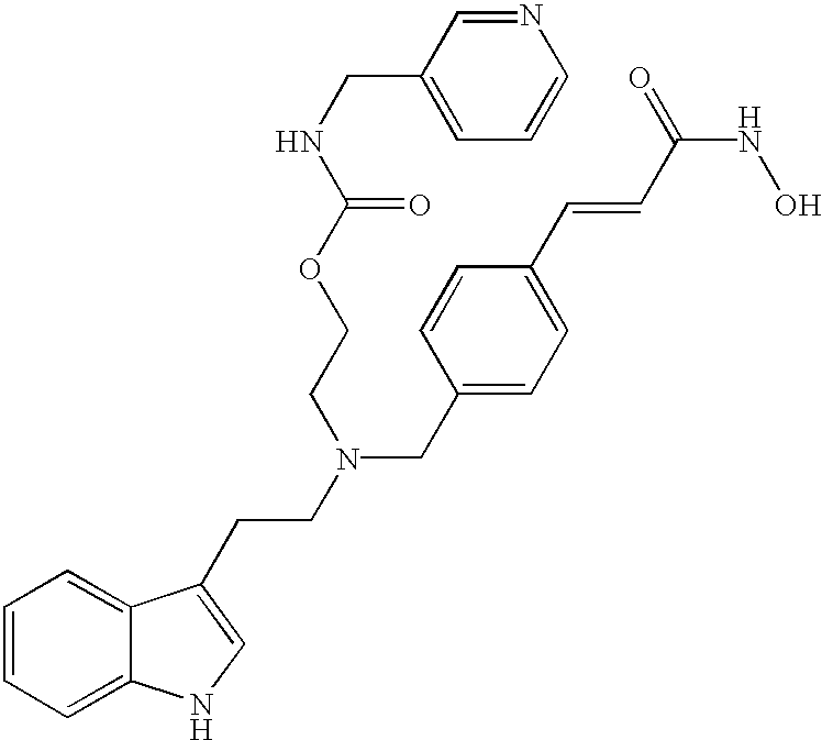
C12=CC=CC=C1NC=C2CCN(CC1=CC=C(C=CC(NO)=O)C=C1)CCOC(NCC1=CC=CN=C1)=O
